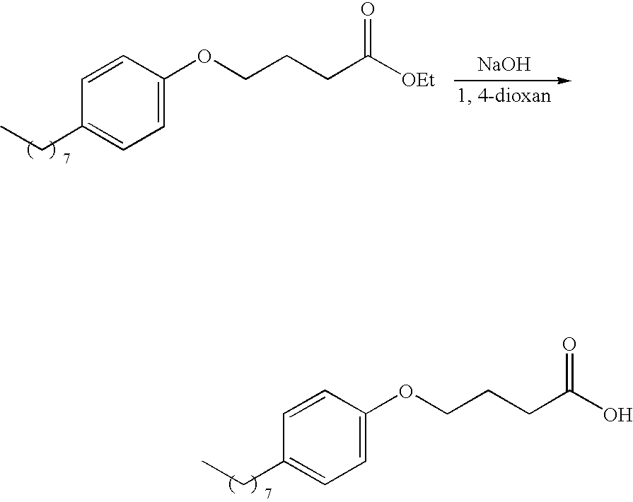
C1=CC(OCCCC(O)=O)=CC=C1CC.C1=CC(OCCCC([OEt])=O)=CC=C1CC.[NaOH]
